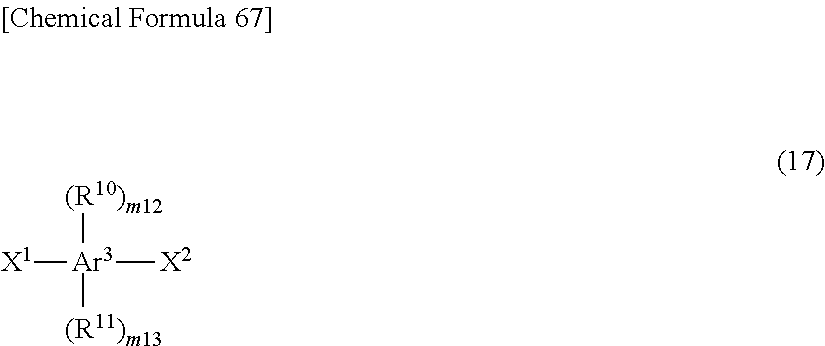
[X1][Ar3]([X2])([(R10)m12])[(R11)m13]
